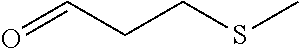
O=CCCSC
